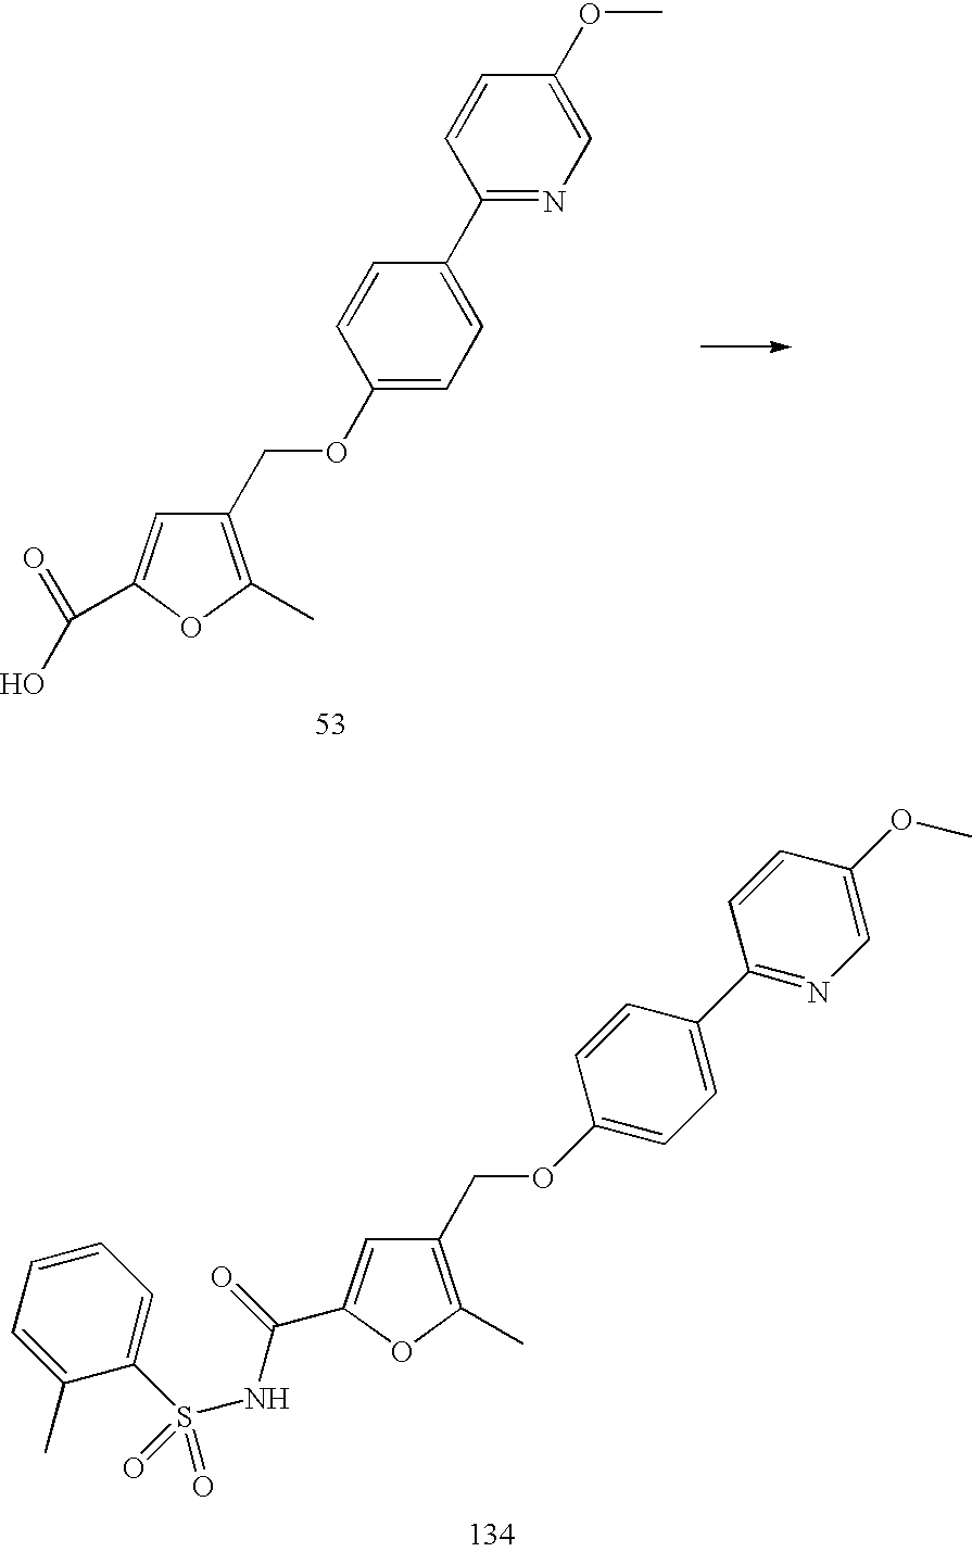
O(CC1=C(C)OC(C(=O)NS(C2=CC=CC=C2C)(=O)=O)=C1)C1=CC=C(C2=NC=C(OC)C=C2)C=C1.O(CC1=C(C)OC(C(=O)O)=C1)C1=CC=C(C2=NC=C(OC)C=C2)C=C1
